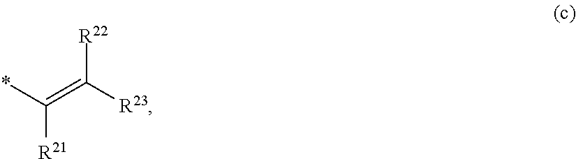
*C([R21])=C([R23])[R22]
